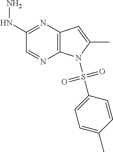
C1(NN)=NC2=C(N=C1)N(S(C1=CC=C(C)C=C1)(=O)=O)C(C)=C2
